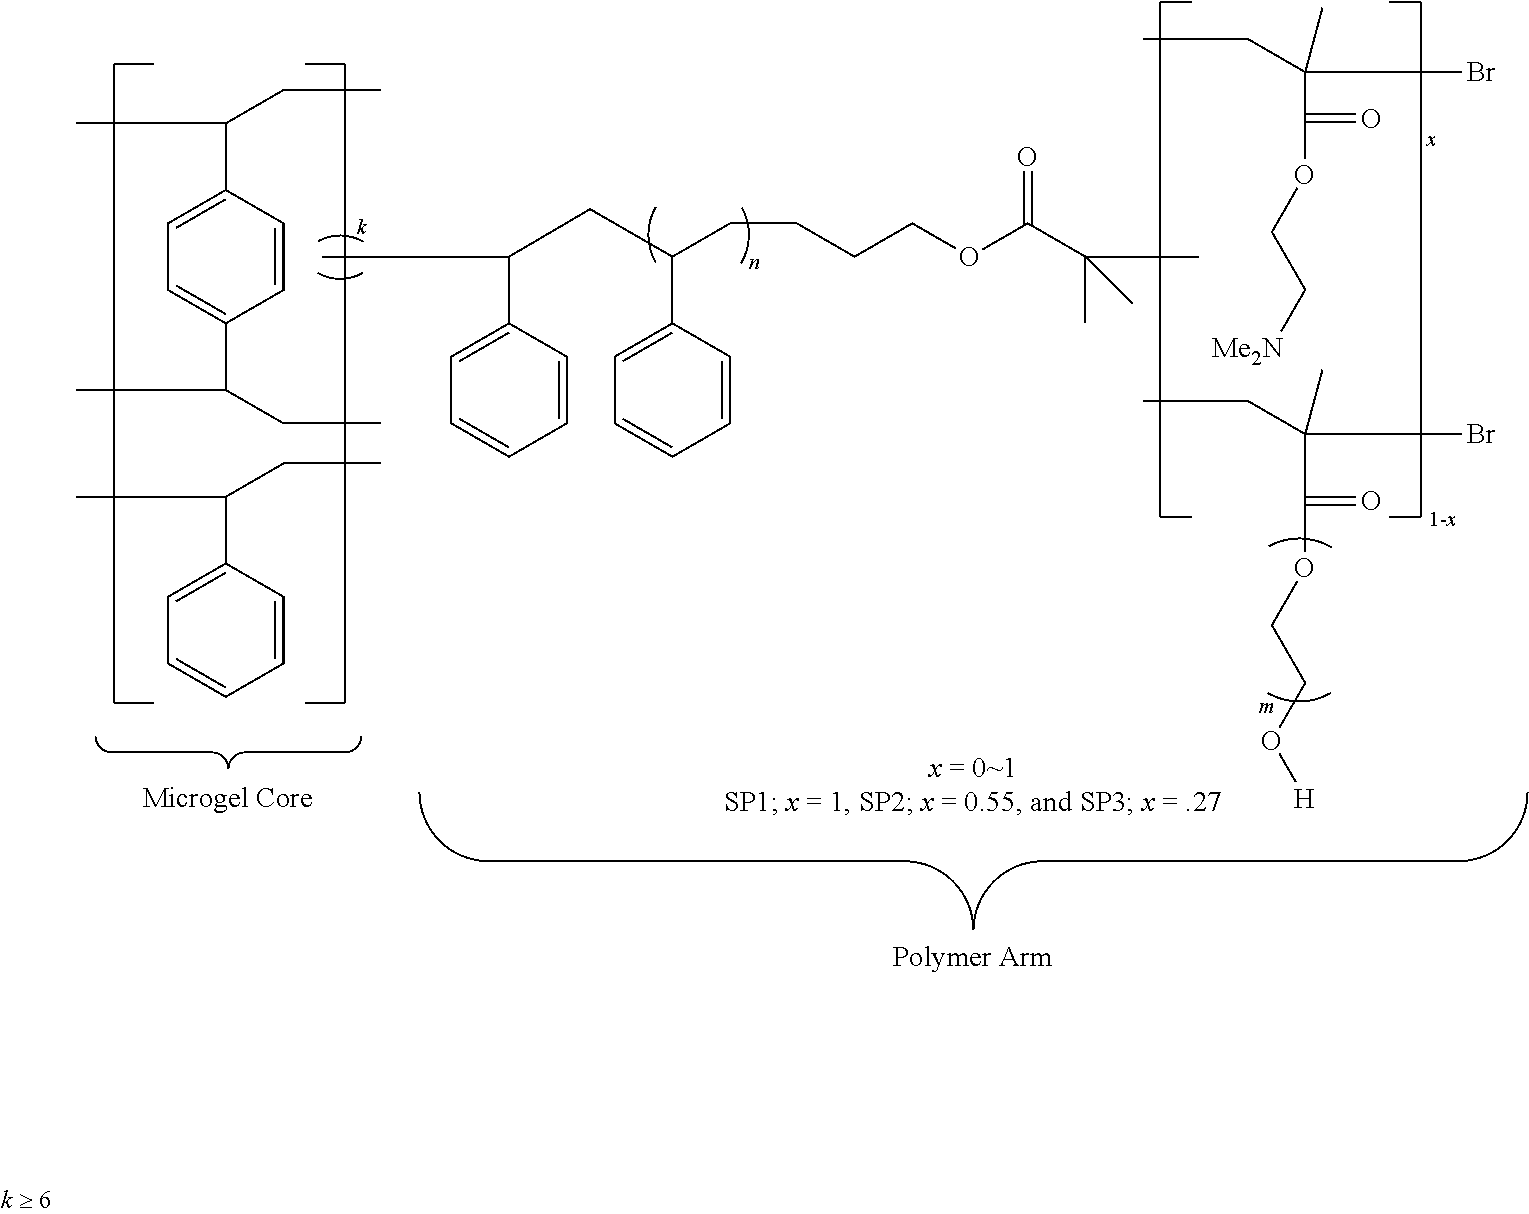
C1=CC(C(CC)C)=CC=C1C(C)CC.C1=CC(C(CC)C)=CC=C1.C1=CC(C(C)CC(C2=CC=CC=C2)CCCCOC(=O)C(C)(C)C)=CC=C1.CCC(Br)(C(=O)OCC[Me2N])C.CCC(Br)(C(=O)OCCO[H])C
